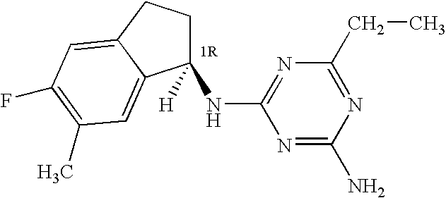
C1([H])(NC2=NC(CC)=NC(N)=N2)CCC2=CC(F)=C(C)C=C12
